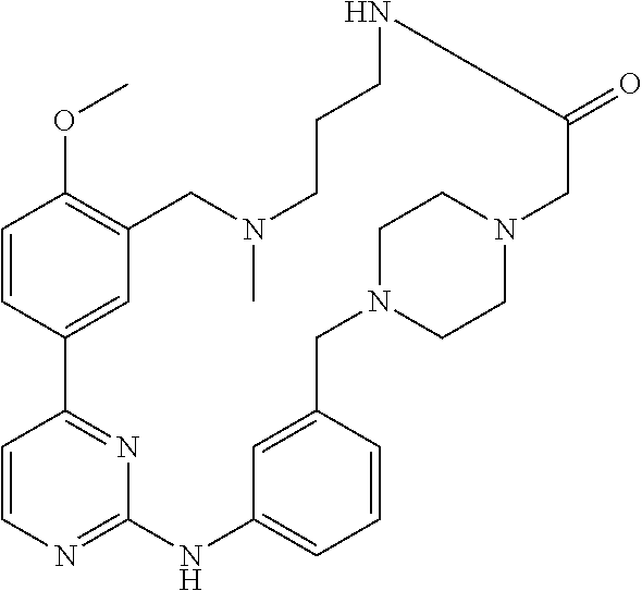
C1=CC2=CC(=C1OC)CN(C)CCCNC(=O)CN1CCN(CC3=CC(=CC=C3)NC3=NC=CC2=N3)CC1
